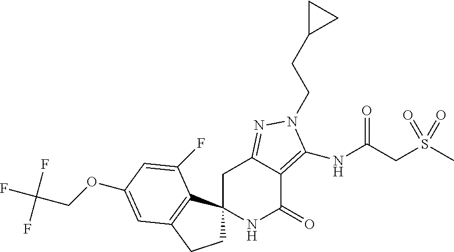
C1C2(C3=C(C1)C=C(OCC(F)(F)F)C=C3F)NC(=O)C1=C(NC(=O)CS(C)(=O)=O)N(CCC3CC3)N=C1C2
